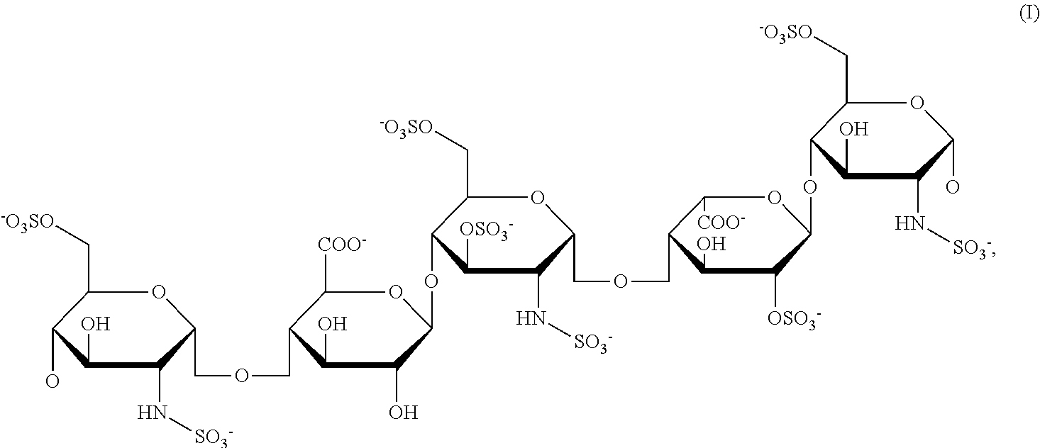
C1(O)C(N[SO3-])C(COCC2C(O)C(O)C(OC3C([OSO3-])C(N[SO3-])C(COCC4C(O)C([OSO3-])C(OC5C(O)C(N[SO3-])C(O)OC5C[-O3SO])OC4[COO-])OC3C[-O3SO])OC2[COO-])OC(C[-O3SO])C1O
